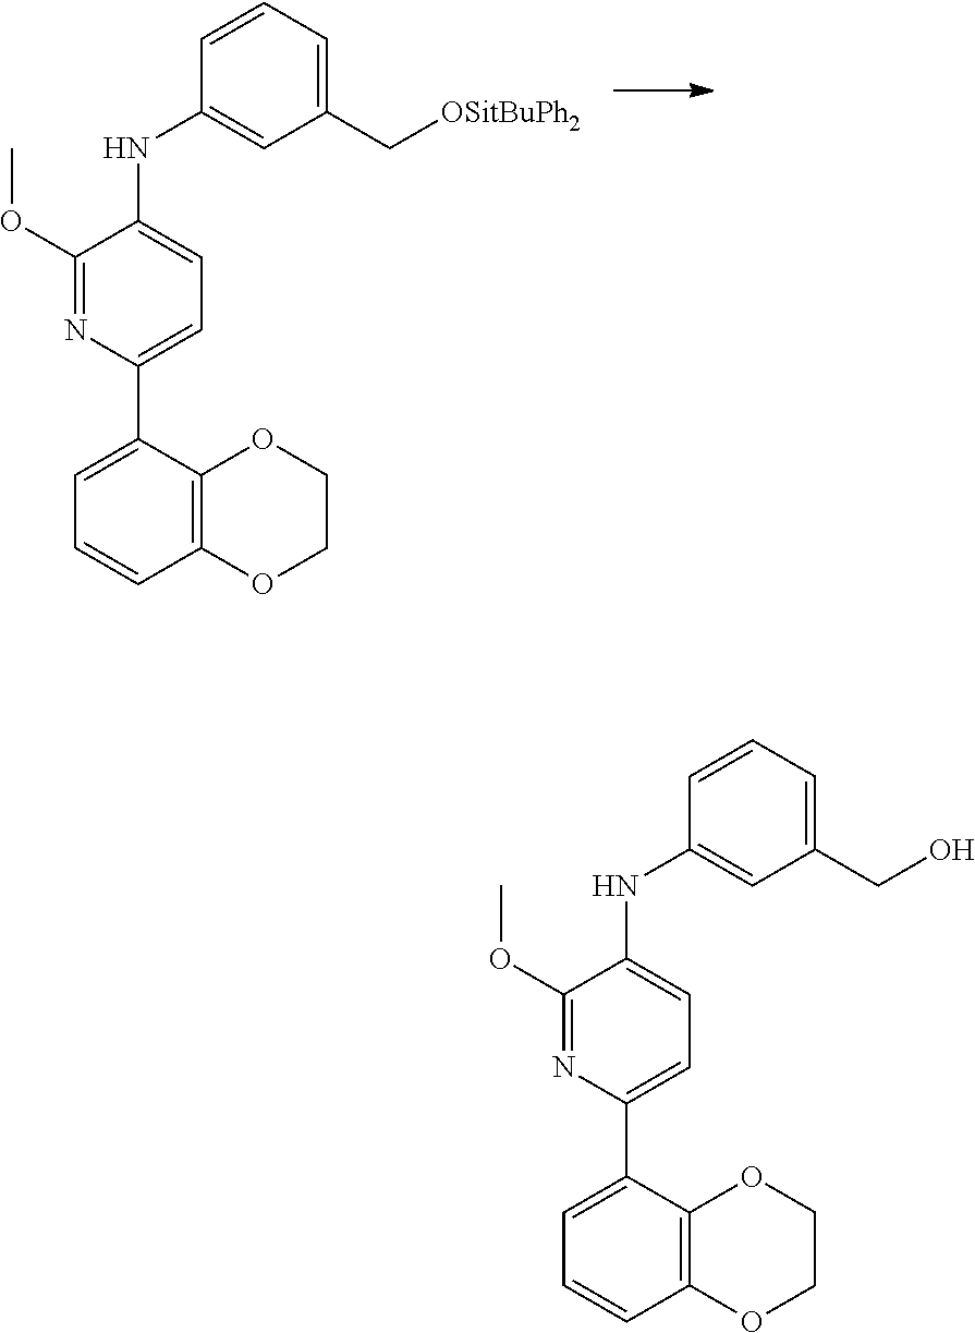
O(C1=NC(C2=CC=CC3=C2OCCO3)=CC=C1NC1=CC(C[OSitBuPh2])=CC=C1)C.O(C1=NC(C2=CC=CC3=C2OCCO3)=CC=C1NC1=CC(CO)=CC=C1)C
